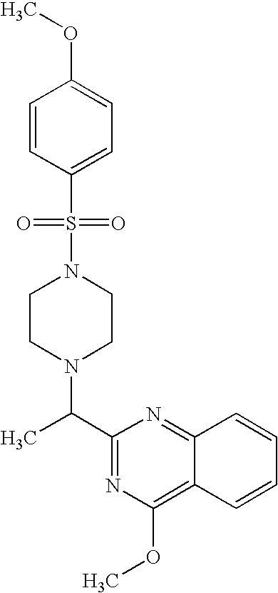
N1(S(C2=CC=C(OC)C=C2)(=O)=O)CCN(C(C2=NC(OC)=C3C(=N2)C=CC=C3)C)CC1
